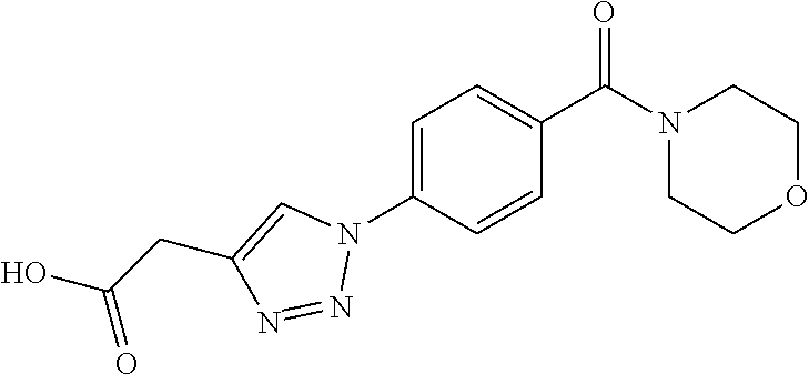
C1=C(N2C=C(CC(O)=O)N=N2)C=CC(C(N2CCOCC2)=O)=C1
